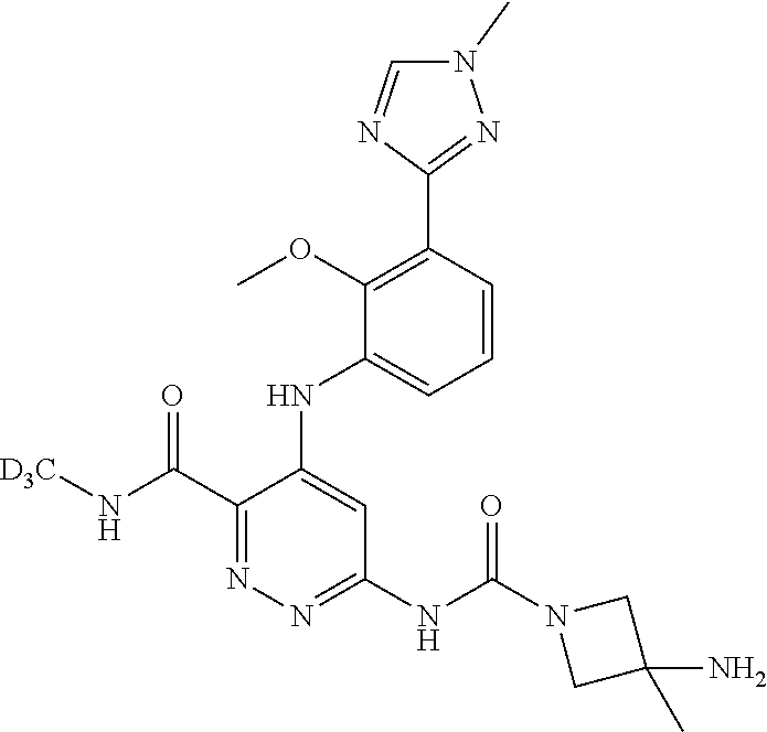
C1=CC(C2=NN(C)C=N2)=C(OC)C(NC2=CC(NC(=O)N3CC(N)(C)C3)=NN=C2C(N[D3C])=O)=C1
